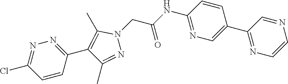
C1(C2=CN=C(NC(=O)CN3C(C)=C(C4=NN=C(Cl)C=C4)C(C)=N3)C=C2)=NC=CN=C1
